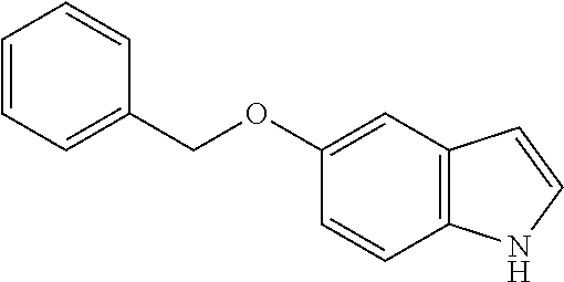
C1=CC2=C(C=C1OCC1=CC=CC=C1)C=CN2
